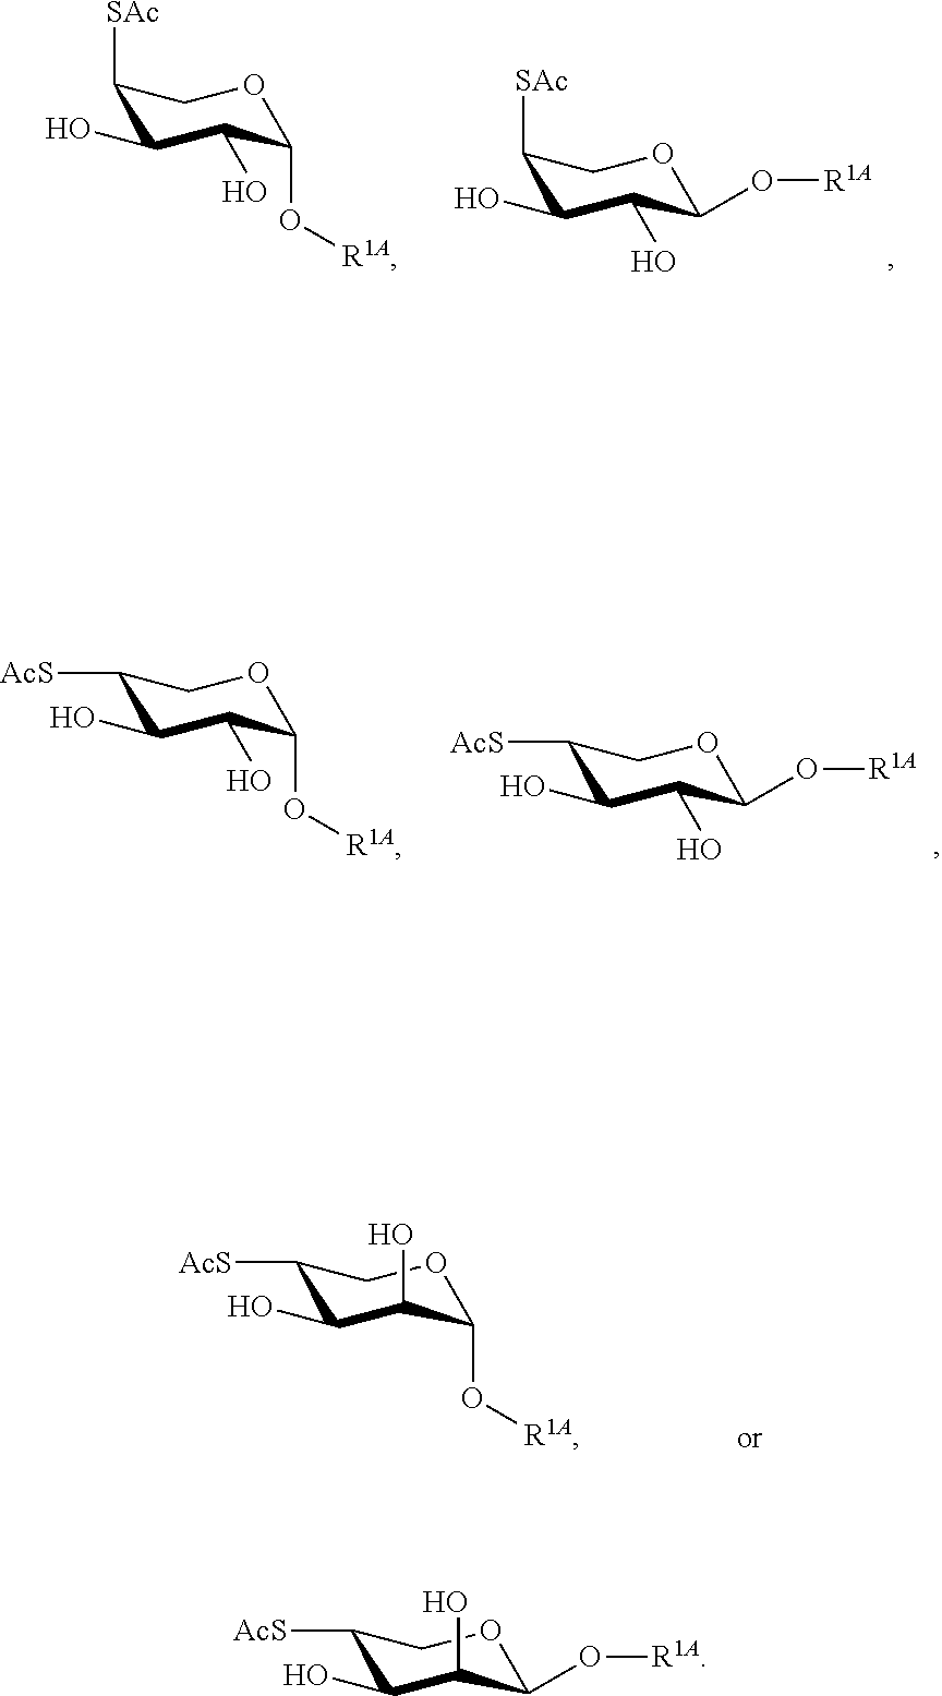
C1([SAc])C(O)C(O)C(O[R1A])OC1.C1([SAc])C(O)C(O)C(O[R1A])OC1.C1([AcS])C(O)C(O)C(O[R1A])OC1.C1([AcS])C(O)C(O)C(O[R1A])OC1.C1([AcS])C(O)C(O)C(O[R1A])OC1.C1([AcS])C(O)C(O)C(O[R1A])OC1
